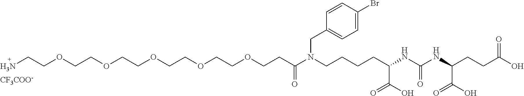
NCCOCCOCCOCCOCCOCCC(N(CCCCC(NC(NC(CCC(O)=O)C(=O)O)=O)C(=O)O)CC1=CC=C(Br)C=C1)=O.[CF3COO-]
